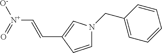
C(C1=CN(CC2=CC=CC=C2)C=C1)=C[N+]([O-])=O
